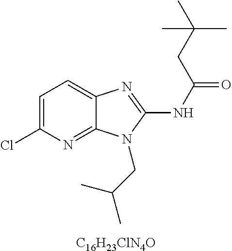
[C16H23ClN4O].C1=C(Cl)N=C2C(=C1)N=C(NC(=O)CC(C)(C)C)N2CC(C)C
